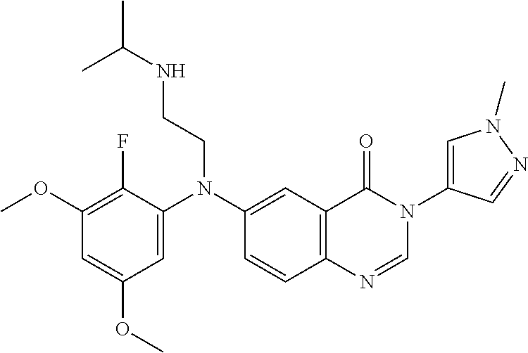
C1=C(N(C2=CC3=C(C=C2)N=CN(C2=CN(C)N=C2)C3=O)CCNC(C)C)C(F)=C(OC)C=C1OC
